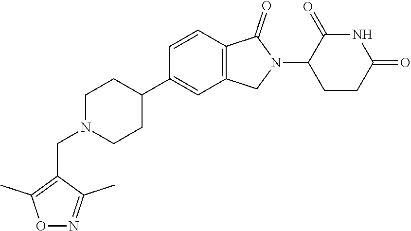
C1N(CC2=C(C)ON=C2C)CCC(C2=CC3=C(C=C2)C(=O)N(C2CCC(=O)NC2=O)C3)C1
